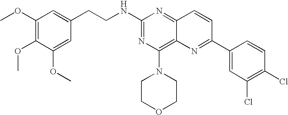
C1(NCCC2=CC(OC)=C(OC)C(OC)=C2)=NC(N2CCOCC2)=C2C(=N1)C=CC(C1=CC(Cl)=C(Cl)C=C1)=N2
